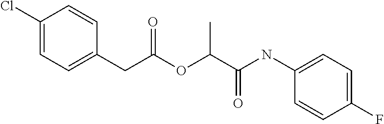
C1(Cl)=CC=C(CC(OC(C(NC2=CC=C(F)C=C2)=O)C)=O)C=C1
